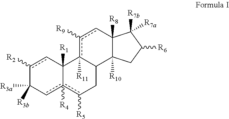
c1([R2])cC2([R1])c([R4])(cC1([R3a])[R3b])c([R5])CC1c2([R11])c([R9])cC2([R8])C1([R10])CC([R6])C2([R7b])[R7a]
